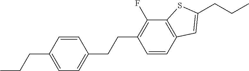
C1(CCC2=C(F)C3=C(C=C2)C=C(CCC)S3)=CC=C(CCC)C=C1
